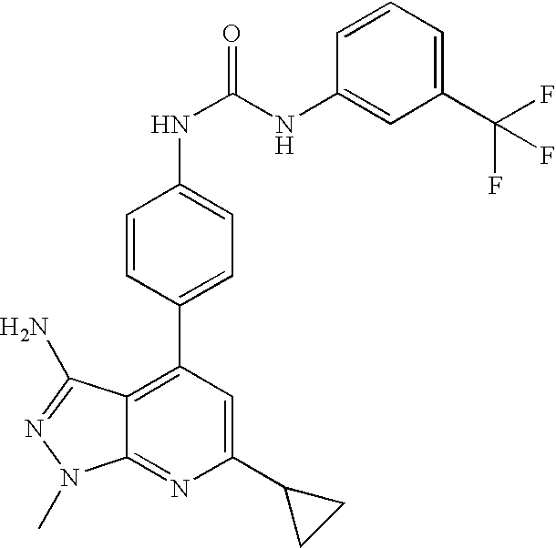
C1=CC(C2=C3C(=NC(C4CC4)=C2)N(C)N=C3N)=CC=C1NC(NC1=CC(C(F)(F)F)=CC=C1)=O
